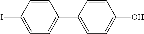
C1=C(I)C=CC(C2=CC=C(O)C=C2)=C1
